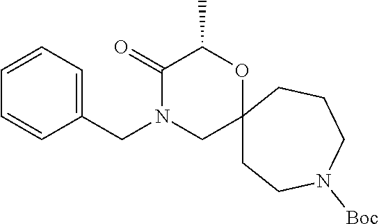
C12(CCN([Boc])CCC1)OC(C)C(=O)N(CC1=CC=CC=C1)C2
